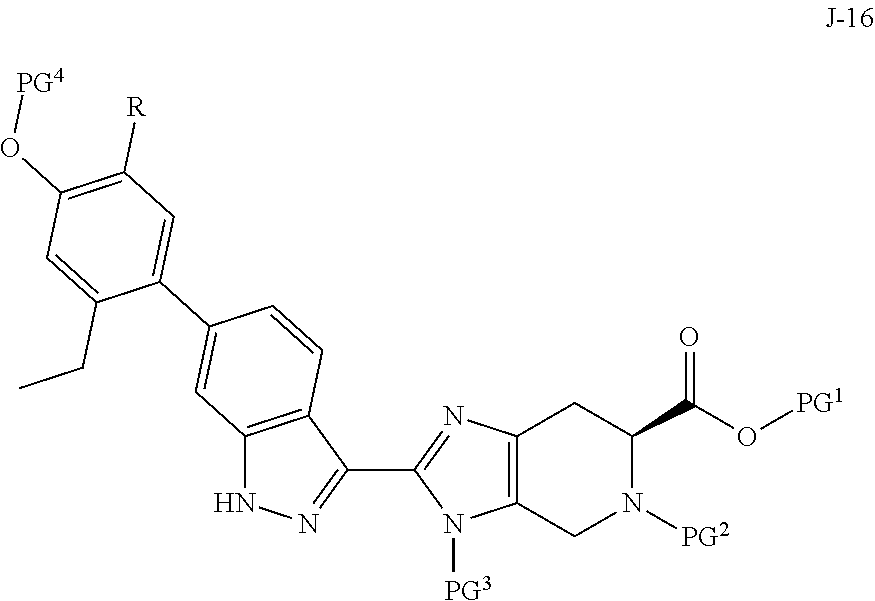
C12=C(N=C(C3=NNC4=C3C=CC(C3=CC([R])=C(O[PG4])C=C3CC)=C4)N1[PG3])CC(C(=O)O[PG1])N([PG2])C2
